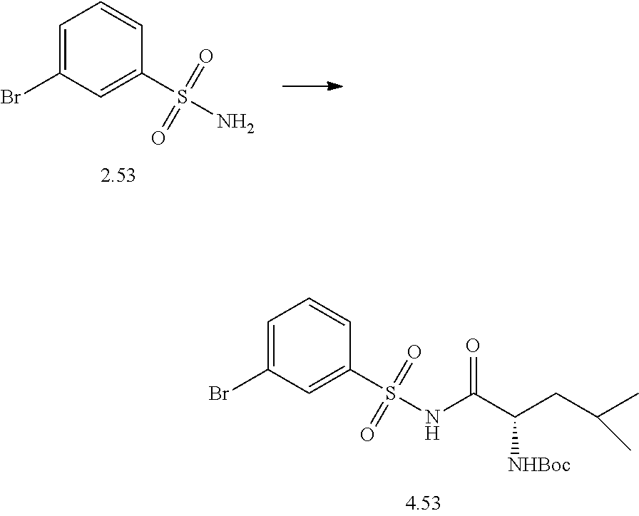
C1=C(Br)C=C(S(N)(=O)=O)C=C1.C1=C(Br)C=C(S(NC(C(CC(C)C)[NHBoc])=O)(=O)=O)C=C1
